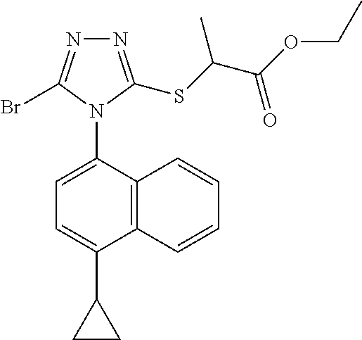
C12=C(C(N3C(Br)=NN=C3SC(C(OCC)=O)C)=CC=C1C1CC1)C=CC=C2
